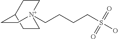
[N+]12(CCCCS(=O)(O)=O)CCC(CC1)CC2
